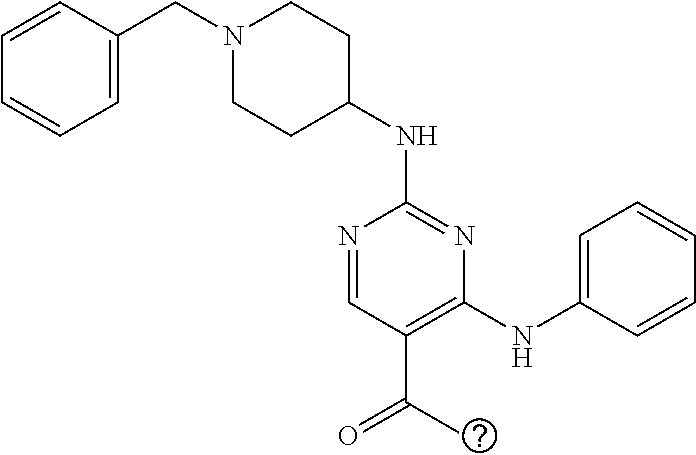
C1(NC2CCN(CC3=CC=CC=C3)CC2)=NC(NC2=CC=CC=C2)=C(C(=O)C)C=N1
